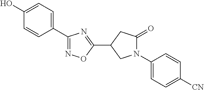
C1=C(O)C=CC(C2=NOC(C3CC(=O)N(C4=CC=C([CN])C=C4)C3)=N2)=C1
